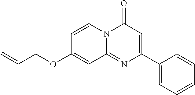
C1(C2=CC(=O)N3C(=N2)C=C(OCC=C)C=C3)=CC=CC=C1
